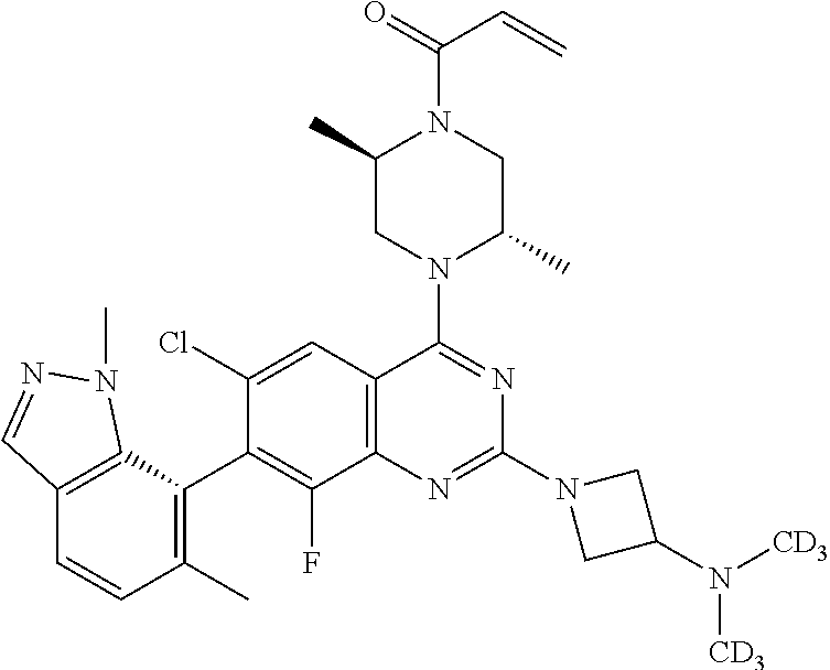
C12=C(C=C(Cl)C(C3=C(C)C=CC4=C3N(C)N=C4)=C1F)C(N1C(C)CN(C(=O)C=C)C(C)C1)=NC(N1CC(N([CD3])[CD3])C1)=N2
